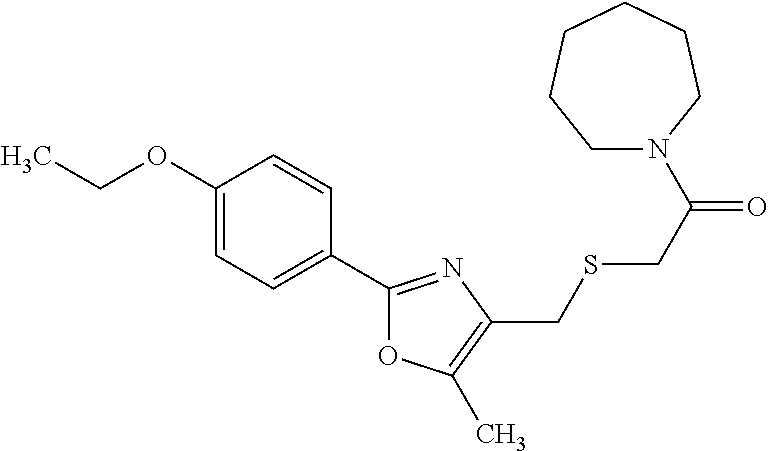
CCOC1=CC=C(C2=NC(CSCC(N3CCCCCC3)=O)=C(C)O2)C=C1
